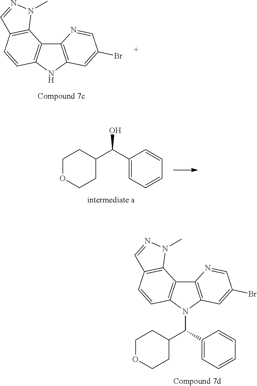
C12=C(NC3=C1C1=C(C=C3)C=NN1C)C=C(Br)C=N2.C1OCCC(C(C2=CC=CC=C2)O)C1.C12=C(N(C(C3CCOCC3)C3=CC=CC=C3)C3=C1C1=C(C=C3)C=NN1C)C=C(Br)C=N2
